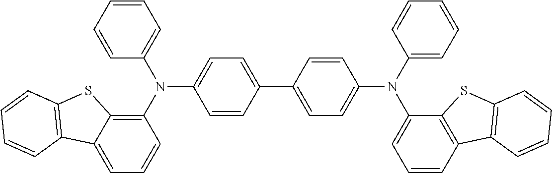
C1=CC(C2=CC=C(N(C3=CC=CC4=C3SC3=C4C=CC=C3)C3=CC=CC=C3)C=C2)=CC=C1N(C1=C2C(=CC=C1)C1=C(S2)C=CC=C1)C1=CC=CC=C1
